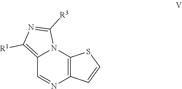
C12=C([R1])N=C([R3])N1C1=C(N=C2)C=CS1
